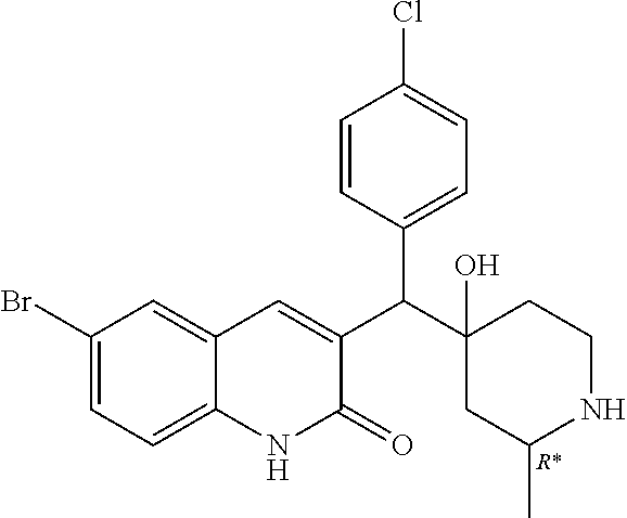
C1(Br)=CC=C2C(=C1)C=C(C(C1(O)CC(C)NCC1)C1=CC=C(Cl)C=C1)C(=O)N2.[R*]
